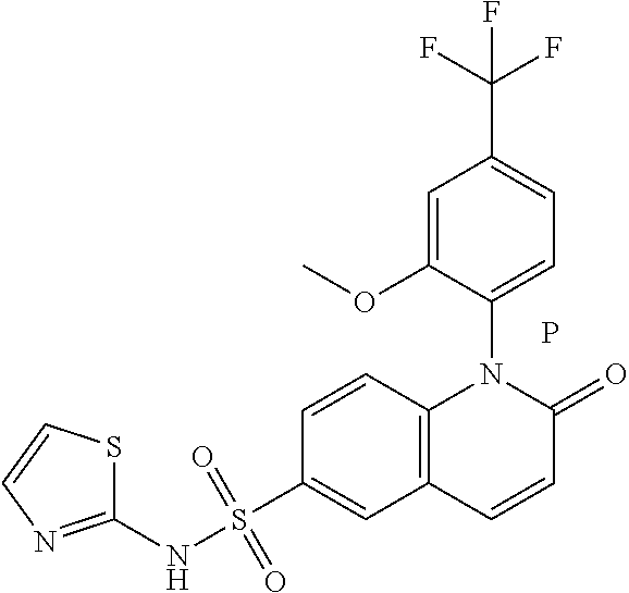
C1=C(OC)C(N2C3=C(C=C(S(NC4=NC=CS4)(=O)=O)C=C3)C=CC2=O)=CC=C1C(F)(F)F.P
